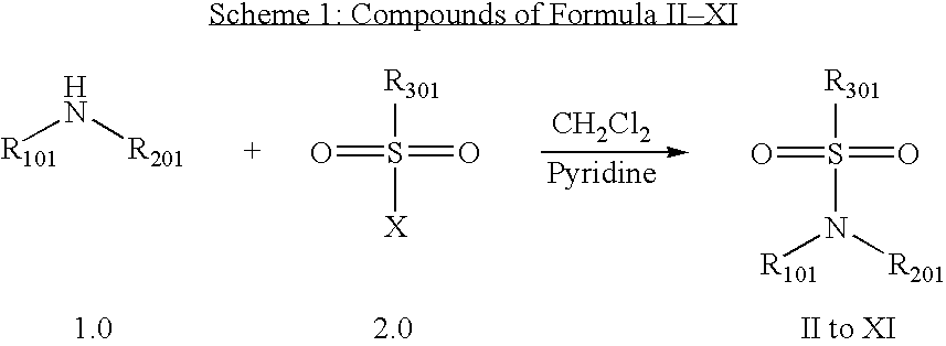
[R101]N[R201].[R301]S(=O)(=O)[X].[CH2Cl2].[R301]S(=O)(=O)N([R101])[R201]
